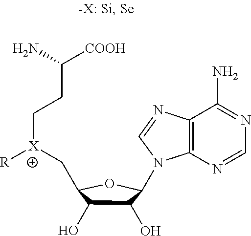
C12=C(N=CN=C1N)N(C1C(O)C(O)C(C[X]([R])CCC([COOH])N)O1)C=N2
